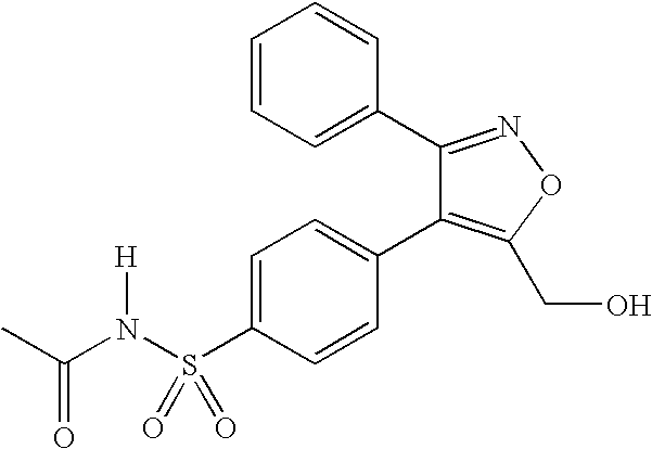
C1=C(S(N(C(C)=O)[H])(=O)=O)C=CC(C2=C(CO)ON=C2C2=CC=CC=C2)=C1
